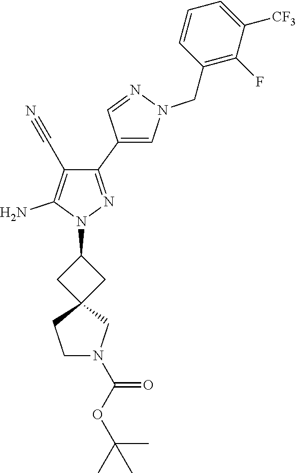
C1(C2=CN(CC3=C(F)C([CF3])=CC=C3)N=C2)=NN(C2CC3(C2)CCN(C(OC(C)(C)C)=O)C3)C(N)=C1C#N
